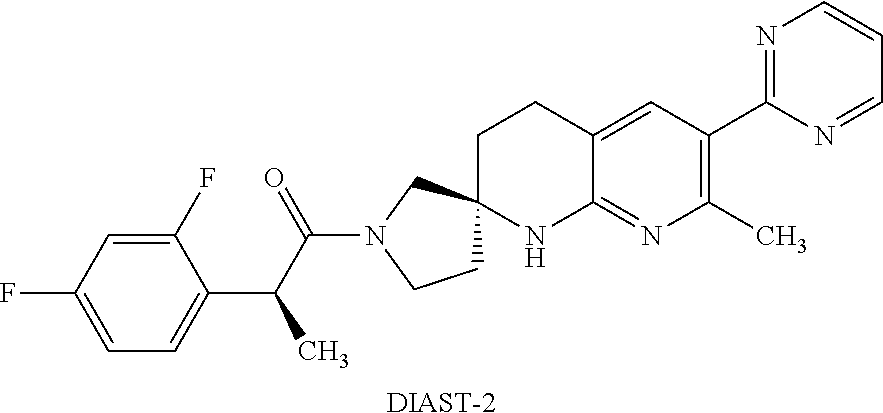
[DIAST-2].C1=C(F)C=C(F)C(C(C(N2CCC3(C2)CCC2=CC(C4=NC=CC=N4)=C(C)N=C2N3)=O)C)=C1
